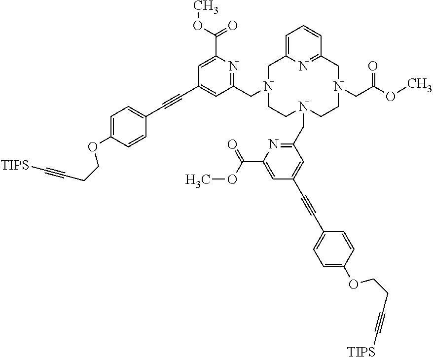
C1(CN2CC3=CC=CC(=N3)CN(CC(=O)OC)CCN(CC3=NC(C(OC)=O)=CC(C#CC4=CC=C(OCCC#C[TIPS])C=C4)=C3)CC2)=NC(C(OC)=O)=CC(C#CC2=CC=C(OCCC#C[TIPS])C=C2)=C1
